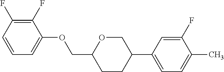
C1(F)=C(F)C=CC=C1OCC1CCC(C2=CC=C(C)C(F)=C2)CO1
